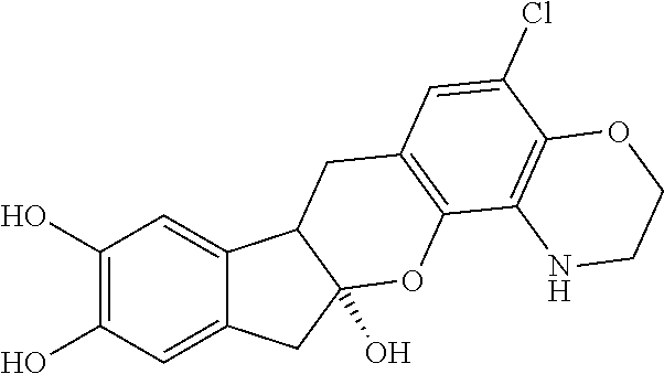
C1(O)=C(O)C=C2C(=C1)C1C(O)(C2)OC2=C(C1)C=C(Cl)C1=C2NCCO1
